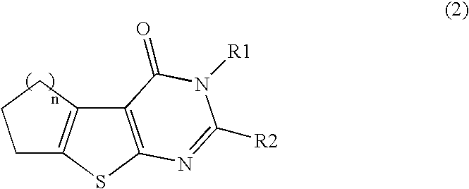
C12=C(SC3=C1CCC3)N=C([R2])N([R1])C2=O
